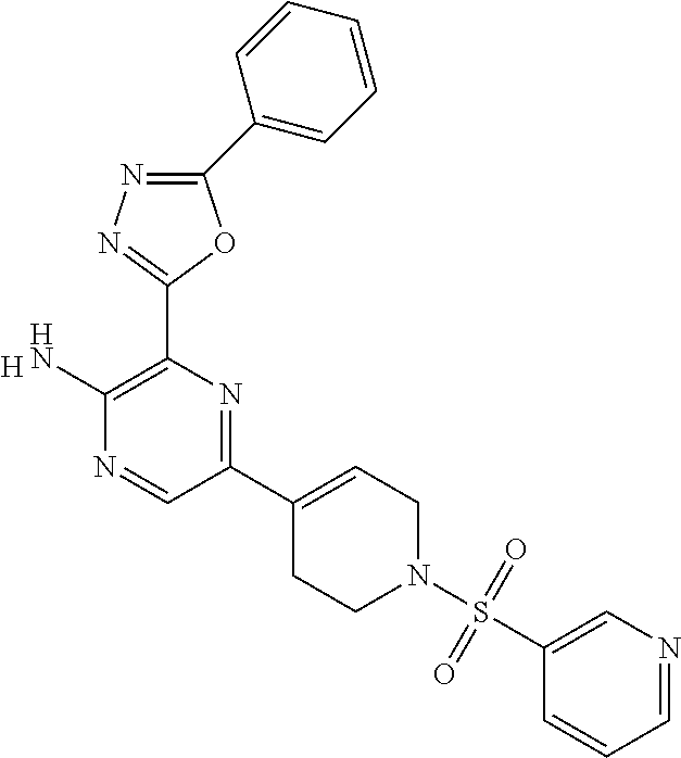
C1(C2=CC=CC=C2)=NN=C(C2=C(N)N=CC(C3=CCN(S(C4=CN=CC=C4)(=O)=O)CC3)=N2)O1.[H]
